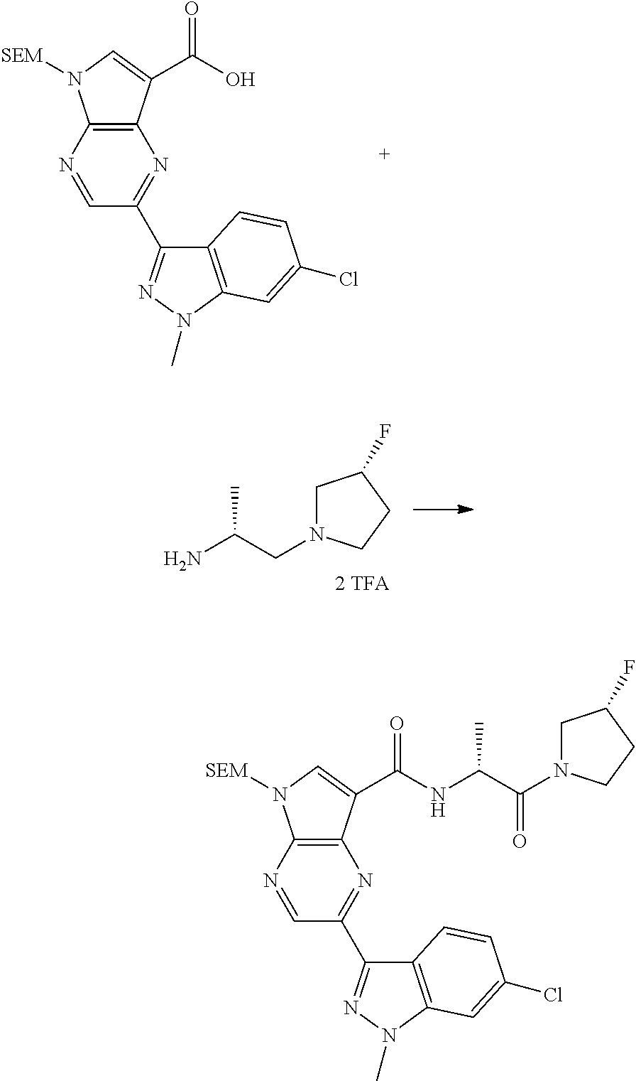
C12=C(N=CC(C3=NN(C)C4=C3C=CC(Cl)=C4)=N1)N([SEM])C=C2C(=O)O.NC(CN1CC(F)CC1)C.C12=C(N=CC(C3=NN(C)C4=C3C=CC(Cl)=C4)=N1)N([SEM])C=C2C(=O)NC(C)C(=O)N1CC(F)CC1
